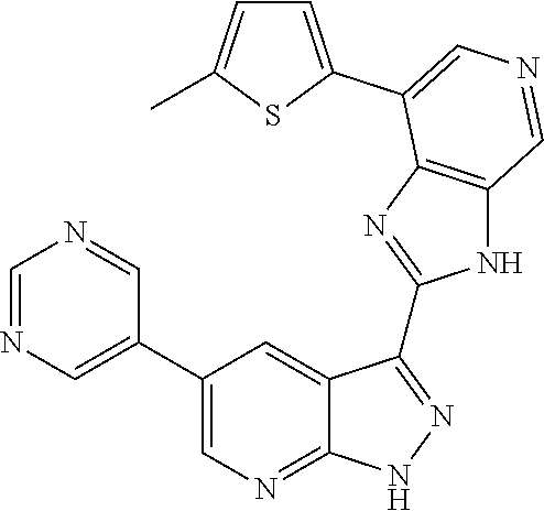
C1=NC=C(C2=CN=C3C(=C2)C(C2=NC4=C(N2)C=NC=C4C2=CC=C(C)S2)=NN3)C=N1
